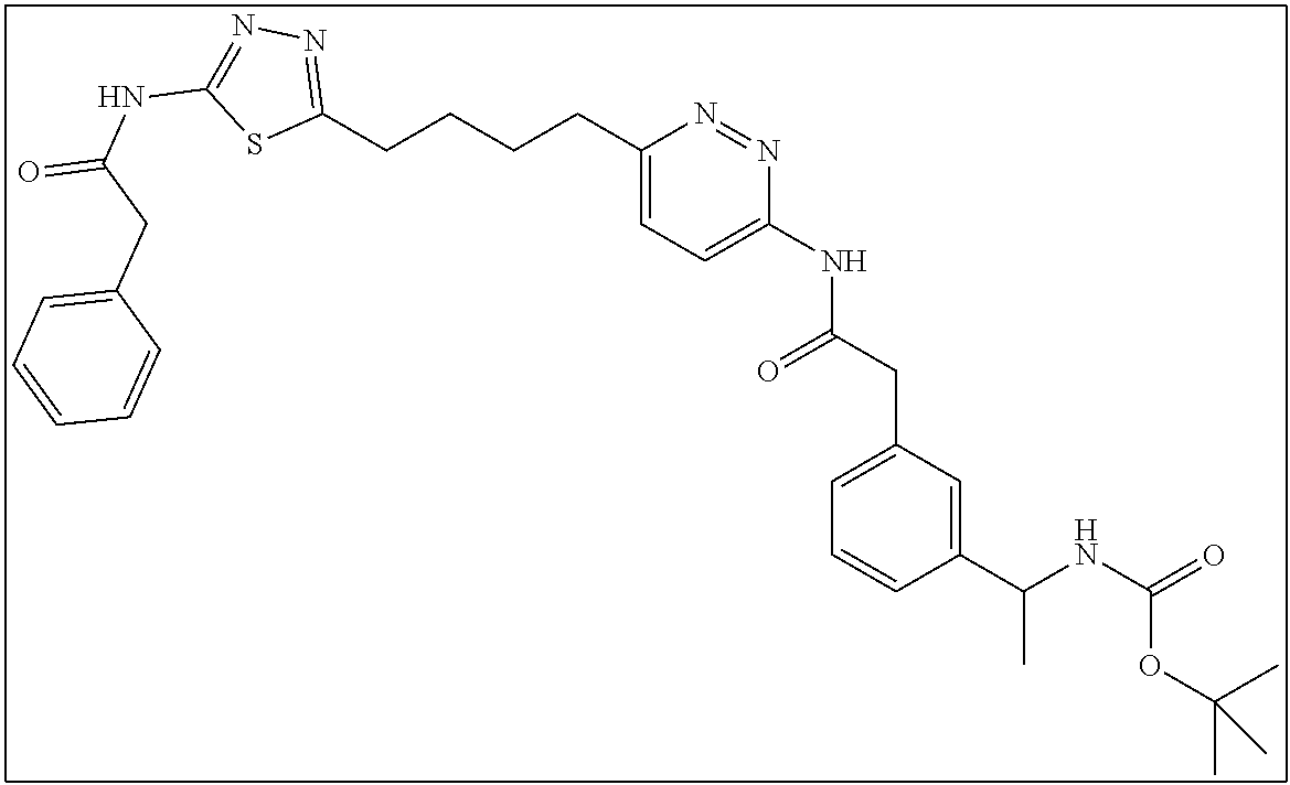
C1(CCCCC2=CC=C(NC(CC3=CC=CC(C(NC(=O)OC(C)(C)C)C)=C3)=O)N=N2)=NN=C(NC(=O)CC2=CC=CC=C2)S1
